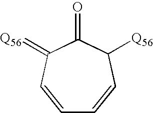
C1=CC(=[Q56])C(=O)C([Q56])C=C1
